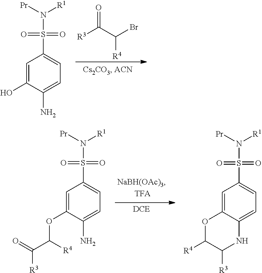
C1=C(O)C(N)=CC=C1S(=O)(=O)N([Pr])[R1].[R3]C(C([R4])Br)=O.C1=C2C(=CC=C1S(=O)(=O)N([Pr])[R1])NC([R3])C([R4])O2.C1=C(OC(C([R3])=O)[R4])C(N)=CC=C1S(=O)(=O)N([Pr])[R1]
